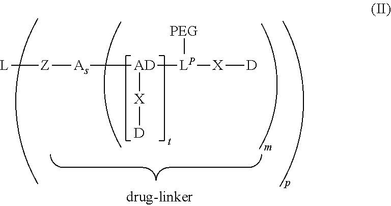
[L][Z][As][AD]([LP]([PEG])[X][D])[X][D]
